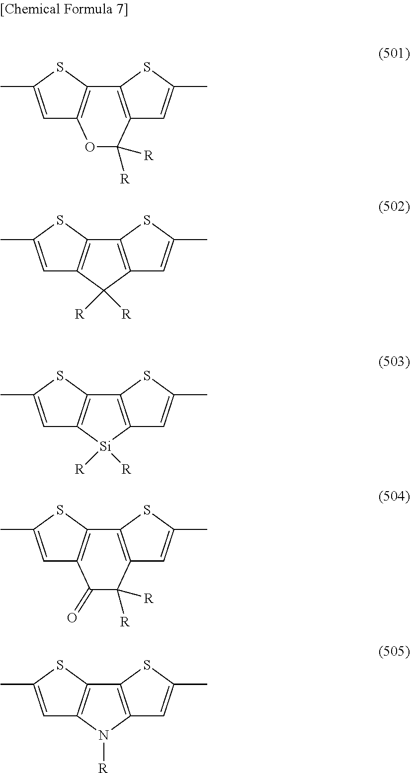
C1=C(C)SC2=C1C([R])([R])C1=C2SC(C)=C1.C1=C(C)SC2=C1[Si]([R])([R])C1=C2SC(C)=C1.C1=C(C)SC2=C1N([R])C1=C2SC(C)=C1.C1=C(C)SC2=C1OC([R])([R])C1=C2SC(C)=C1.C1=C(C)SC2=C1C(=O)C([R])([R])C1=C2SC(C)=C1
